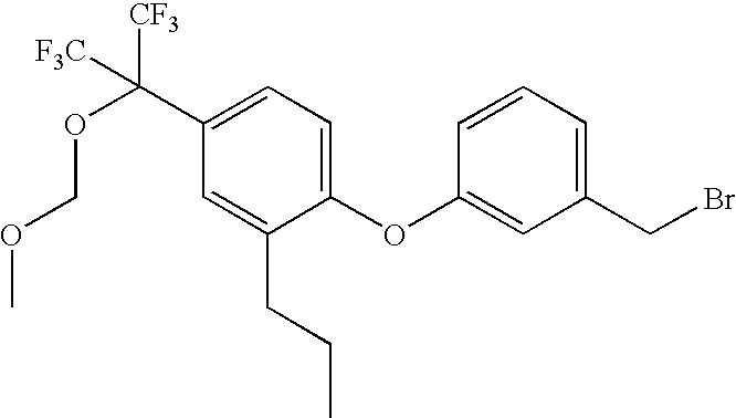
C1(C(OCOC)([CF3])[F3C])=CC=C(OC2=CC(CBr)=CC=C2)C(CCC)=C1
